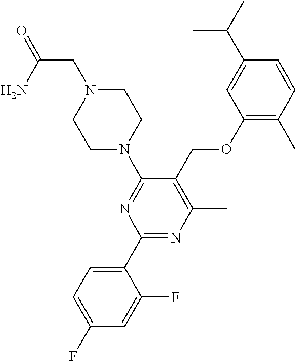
C1(OCC2=C(C)N=C(C3=CC=C(F)C=C3F)N=C2N2CCN(CC(=O)N)CC2)=C(C)C=CC(C(C)C)=C1
